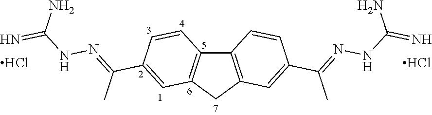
Cl.Cl.C12=C(CC3=C1C=CC(C(=NNC(=N)N)C)=C3)C=C(C(=NNC(=N)N)C)C=C2
